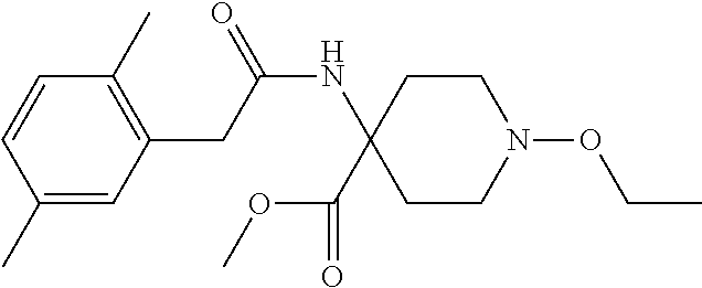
C1(C)=CC(CC(NC2(C(OC)=O)CCN(OCC)CC2)=O)=C(C)C=C1
